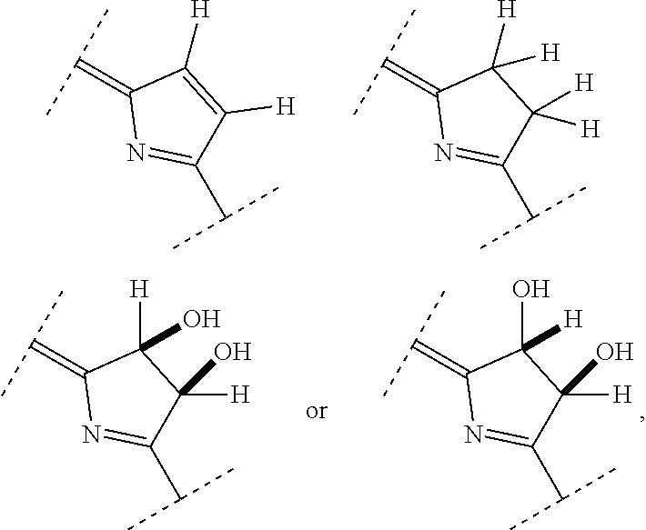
C1(=C(C)C)N=C(C(C)C)C([H])=C1[H].C1(=C(C)C)N=C(C(C)C)C([H])([H])C1([H])[H].C1(=C(C)C)N=C(C(C)C)C([H])(O)C1(O)[H].C1(=C(C)C)N=C(C(C)C)C([H])(O)C1([H])O
